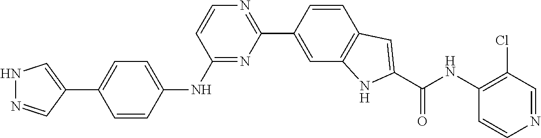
C1=CC(C2=NC=CC(NC3=CC=C(C4=CNN=C4)C=C3)=N2)=CC2=C1C=C(C(NC1=C(Cl)C=NC=C1)=O)N2
